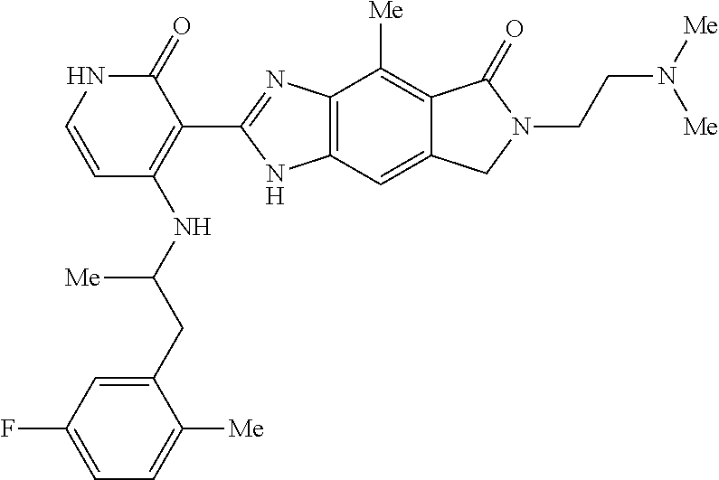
C1(CC(NC2=C(C3=NC4=C(C=C5C(=C4[Me])C(=O)N(CCN([Me])[Me])C5)N3)C(=O)NC=C2)[Me])=CC(F)=CC=C1[Me]
